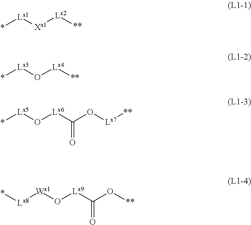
*[Lx3]O[Lx4][**].*[Lx1][Xx1][Lx2][**].*[Lx5]O[Lx6]C(O[Lx7][**])=O.*[Lx8][Wx1]O[Lx9]C(O[**])=O
